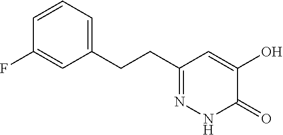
C1(CCC2=CC=CC(F)=C2)=NNC(=O)C(O)=C1
